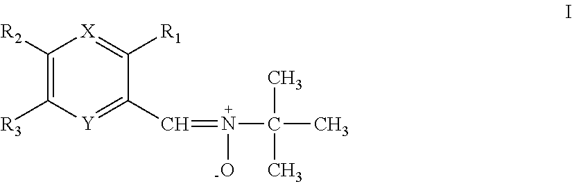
C1([R2])=C([R3])[Y]=C(C=N(C(C)(C)C)O)C([R1])=[X]1
